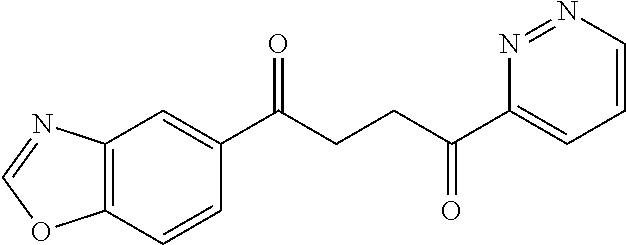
C1(C(CCC(C2=CC=CN=N2)=O)=O)=CC2=C(C=C1)OC=N2
